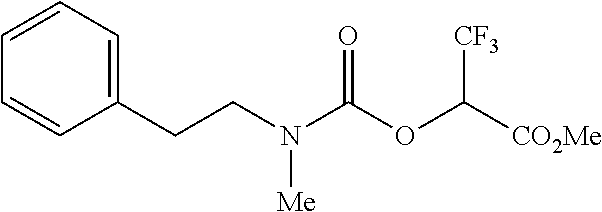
C1=CC=C(CCN(C(OC([CO2Me])[CF3])=O)[Me])C=C1
